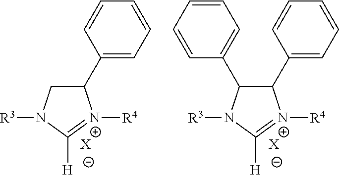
C1(C2=CC=CC=C2)CN([R3])C([H])=[N+]1[R4].[X].C1(C2=CC=CC=C2)C(C2=CC=CC=C2)N([R3])C([H])=[N+]1[R4].[X]
